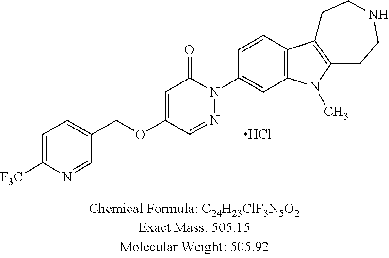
C1=C([F3C])N=CC(COC2=CC(=O)N(C3=CC4=C(C=C3)C3=C(N4C)CCNCC3)N=C2)=C1.Cl
